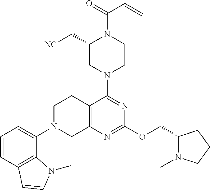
C1(C[NC])CN(C2=NC(OCC3N(C)CCC3)=NC3=C2CCN(C2=CC=CC4=C2N(C)C=C4)C3)CCN1C(=O)C=C
